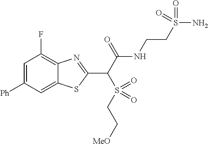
C1([Ph])=CC(F)=C2C(=C1)SC(C(C(NCCS(N)(=O)=O)=O)S(=O)(CC[MeO])=O)=N2
